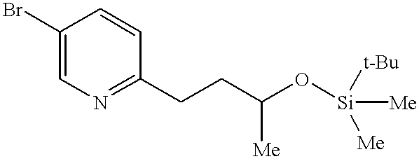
C1(Br)=CN=C(CCC(O[Si]([t-Bu])([Me])[Me])[Me])C=C1
